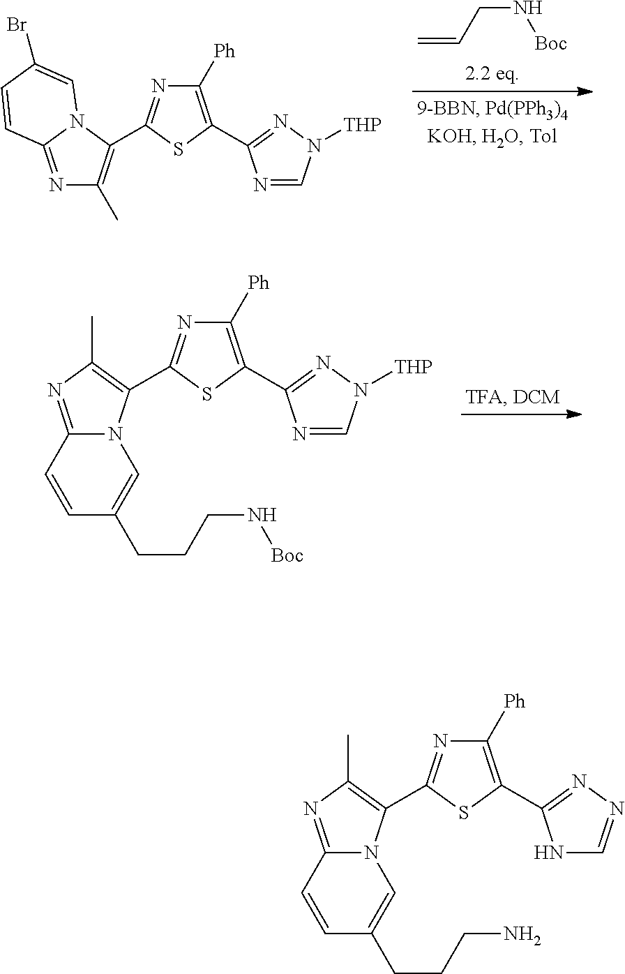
C12=NC(C)=C(C3=NC([Ph])=C(C4=NN([THP])C=N4)S3)N1C=C(CCCN[Boc])C=C2.N1=C2N(C(C3=NC([Ph])=C(C4=NN([THP])C=N4)S3)=C1C)C=C(Br)C=C2.C=CCN[Boc].C12=NC(C)=C(C3=NC([Ph])=C(C4=NN=CN4)S3)N1C=C(CCCN)C=C2
